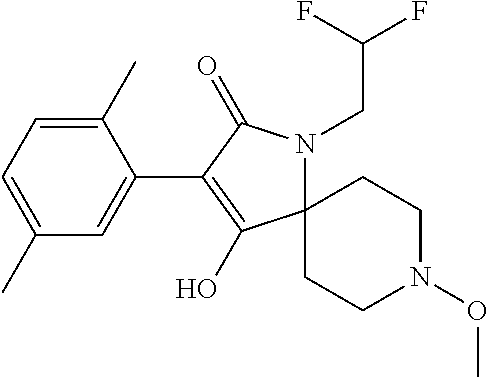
C12(CCN(OC)CC1)N(CC(F)F)C(=O)C(C1=CC(C)=CC=C1C)=C2O
